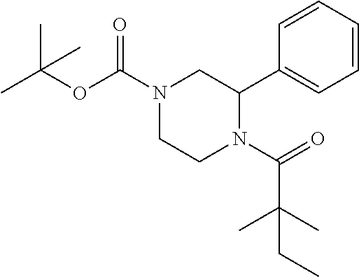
N1(C(OC(C)(C)C)=O)CCN(C(=O)C(C)(C)CC)C(C2=CC=CC=C2)C1
